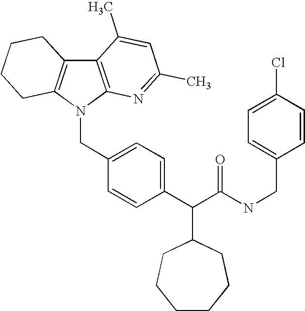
C12=C(N(CC3=CC=C(C(C(NCC4=CC=C(Cl)C=C4)=O)C4CCCCCC4)C=C3)C3=C1CCCC3)N=C(C)C=C2C
